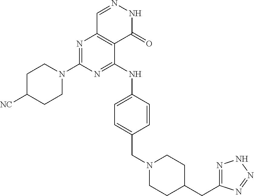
C1N(C2=NC3=C(C(NC4=CC=C(CN5CCC(CC6=NNN=N6)CC5)C=C4)=N2)C(=O)NN=C3)CCC([NC])C1
